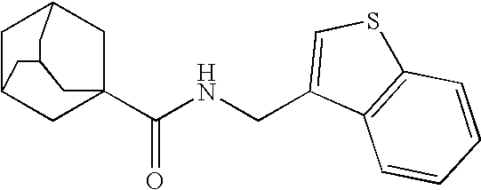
C1C2CC3(C(NCC4=CSC5=C4C=CC=C5)=O)CC1CC(C3)C2
